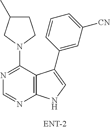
C12=C(C(N3CCC(C)C3)=NC=N1)C(C1=CC([CN])=CC=C1)=CN2
